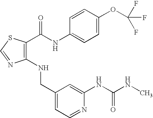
C1(NCC2=CC=NC(NC(NC)=O)=C2)=C(C(NC2=CC=C(OC(F)(F)F)C=C2)=O)SC=N1
